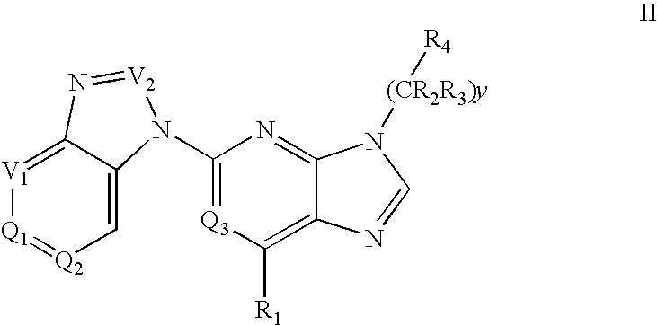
C12=[V1][Q1]=[Q2]C=C1N(C1=[Q3]C([R1])=C3C(=N1)N([(CR2R3)y][R4])C=N3)[V2]=N2
